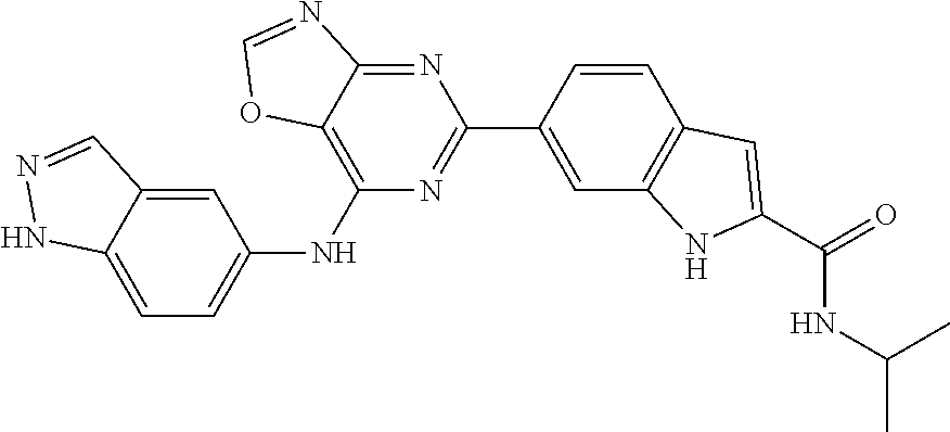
C1=CC(C2=NC(NC3=CC=C4C(=C3)C=NN4)=C3C(=N2)N=CO3)=CC2=C1C=C(C(=O)NC(C)C)N2
